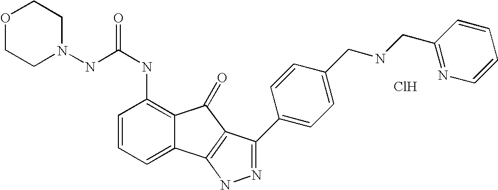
C(NC1=C2C(=CC=C1)C1=C(C2=O)C(C2=CC=C(CNCC3=NC=CC=C3)C=C2)=NN1)(=O)NN1CCOCC1.Cl
